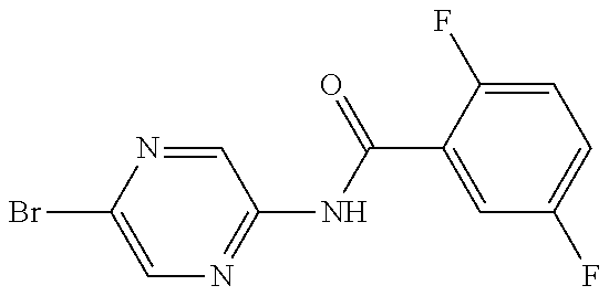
C1=C(Br)N=CC(NC(=O)C2=CC(F)=CC=C2F)=N1
